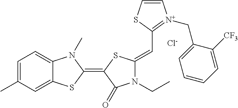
[Cl-].C1=C(C)C=C2C(=C1)N(C)C(=C1C(=O)N(CC)C(=CC3=[N+](CC4=CC=CC=C4[CF3])C=CS3)S1)S2
